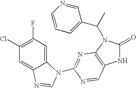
N1C(=O)N(C(C)C2=CC=CN=C2)C2=C1C=NC(N1C3=CC(F)=C(Cl)C=C3N=C1)=N2
